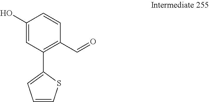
C1(O)=CC(C2=CC=CS2)=C(C=O)C=C1
